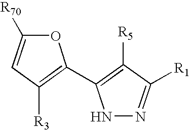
N1N=C([R1])C([R5])=C1C1=C([R3])C=C([R70])O1
